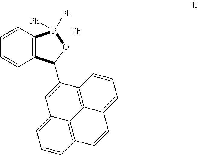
C12=C(C=CC=C1)P([Ph])([Ph])([Ph])OC2C1=CC2=CC=CC3=C2C2=C1C=CC=C2C=C3
